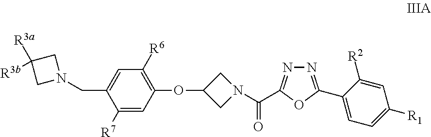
C1([R7])=CC(OC2CN(C(=O)C3=NN=C(C4=CC=C([R1])C=C4[R2])O3)C2)=C([R6])C=C1CN1CC([R3a])([R3b])C1
